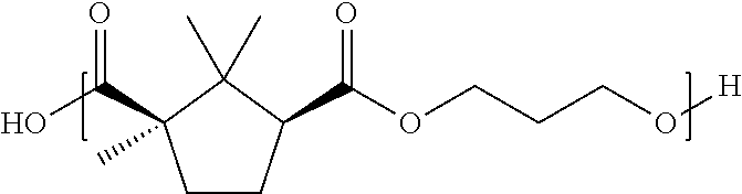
C1CC(C(OCCCO[H])=O)C(C)(C)C1(C(O)=O)C
